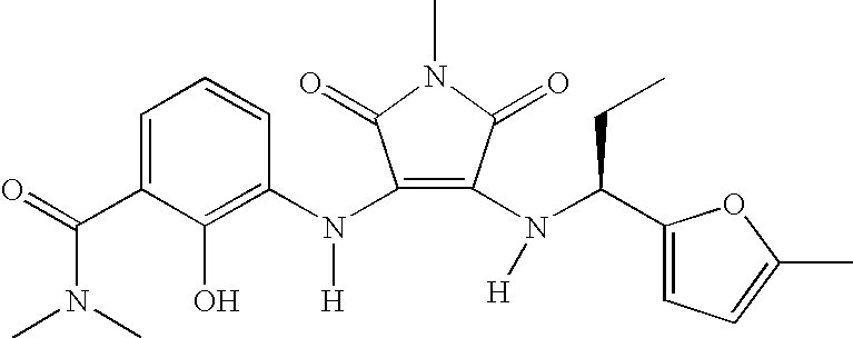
C1=C(C(=O)N(C)C)C(O)=C(N(C2=C(N(C(C3=CC=C(C)O3)CC)[H])C(=O)N(C)C2=O)[H])C=C1
